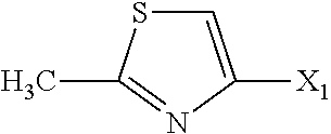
C1=C([X1])N=C(C)S1
